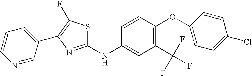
S1C(NC2=CC(C(F)(F)F)=C(OC3=CC=C(Cl)C=C3)C=C2)=NC(C2=CC=CN=C2)=C1F
